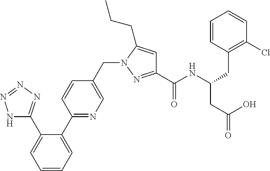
N1C(C2=CC=CC=C2C2=NC=C(CN3N=C(C(NC(CC4=C(Cl)C=CC=C4)CC(O)=O)=O)C=C3CCC)C=C2)=NN=N1
